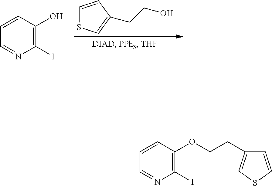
C1=CC(CCO)=CS1.C1=CC(O)=C(I)N=C1.C1=CC(OCCC2=CSC=C2)=C(I)N=C1
